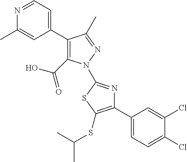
C1(C2=CC=NC(C)=C2)=C(C(=O)O)N(C2=NC(C3=CC=C(Cl)C(Cl)=C3)=C(SC(C)C)S2)N=C1C
